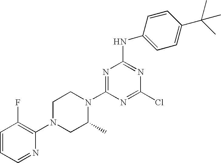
C1=CC=NC(N2CC(C)N(C3=NC(NC4=CC=C(C(C)(C)C)C=C4)=NC(Cl)=N3)CC2)=C1F
